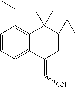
C1=CC=C2C(=C1CC)C1(C3(CC2=C[CN])CC3)CC1
